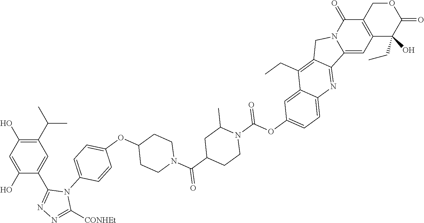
O(C1=CC=C(N2C(C3=CC(C(C)C)=C(O)C=C3O)=NN=C2[CONHEt])C=C1)C1CCN(C(=O)C2CCN(C(=O)OC3=CC=C4C(=C3)C(CC)=C3C(=N4)C4=CC5=C(C(=O)N4C3)COC(=O)C5(CC)O)C(C)C2)CC1
